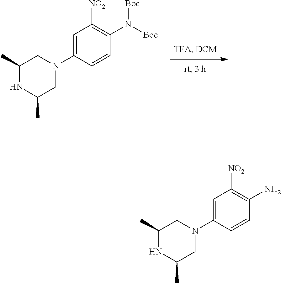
C1=C(N2CC(C)NC(C)C2)C=CC(N([Boc])[Boc])=C1[NO2].C1=C(N2CC(C)NC(C)C2)C=CC(N)=C1[NO2]
